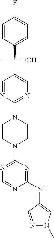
N1=CN=C(N2CCN(C3=NC=C(C(C4=CC=C(F)C=C4)(C)O)C=N3)CC2)N=C1NC1=CN(C)N=C1
